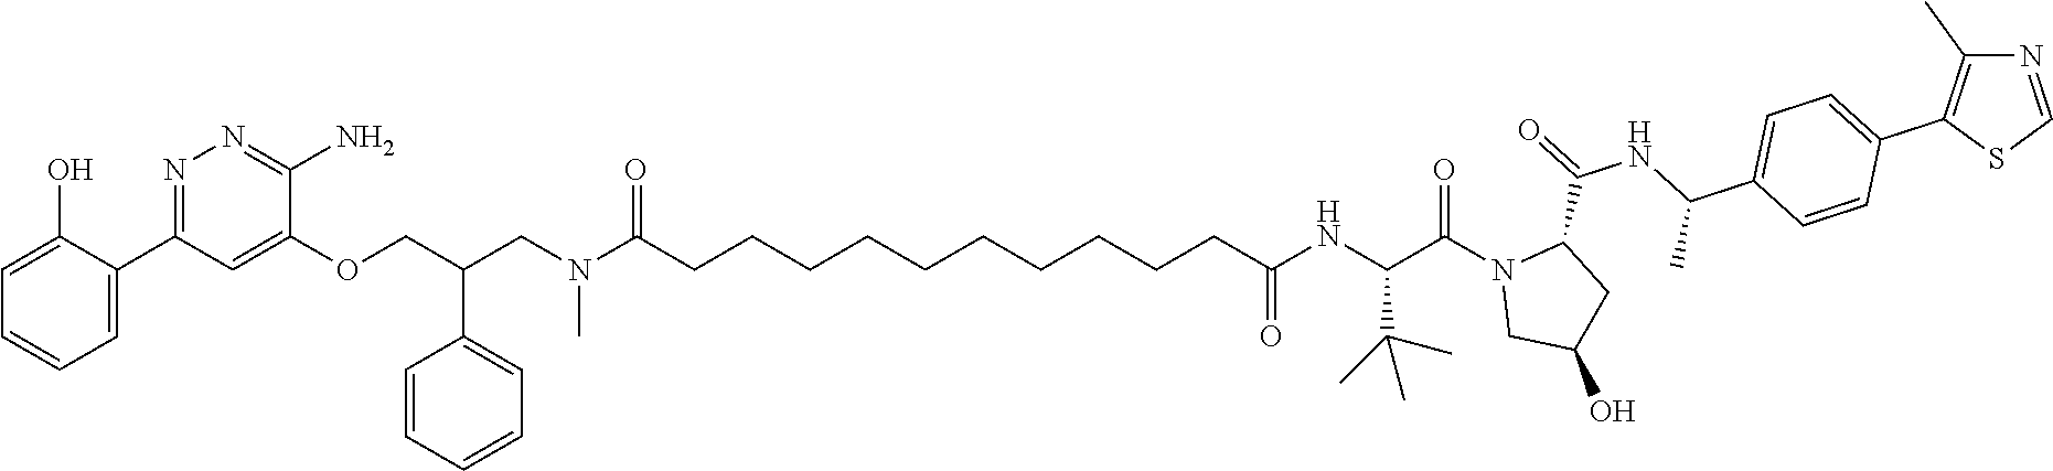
C1=C(O)C(C2=NN=C(N)C(OCC(CN(C)C(=O)CCCCCCCCCCC(NC(C(N3CC(O)CC3C(NC(C)C3=CC=C(C4=C(C)N=CS4)C=C3)=O)=O)C(C)(C)C)=O)C3=CC=CC=C3)=C2)=CC=C1
